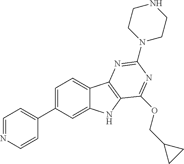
C1=NC=CC(C2=CC=C3C(=C2)NC2=C3N=C(N3CCNCC3)N=C2OCC2CC2)=C1
